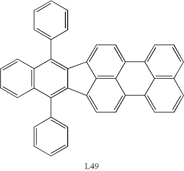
C12=C(C=CC=C1)C(C1=CC=CC=C1)=C1C(=C2C2=CC=CC=C2)C2=CC=C3C4=C2C1=CC=C4C1=CC=CC2=C1C3=CC=C2
